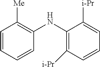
C1=CC=CC(NC2=C([i-Pr])C=CC=C2[i-Pr])=C1[Me]
